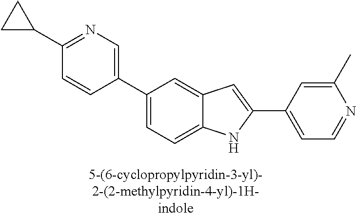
C1(C2CC2)=NC=C(C2=CC=C3C(=C2)C=C(C2=CC=NC(C)=C2)N3)C=C1
